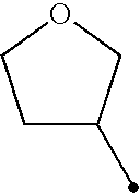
C1C(C)COC1
